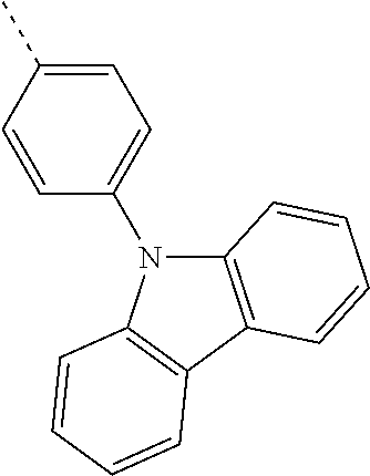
C1=C(C)C=CC(N2C3=C(C4=C2C=CC=C4)C=CC=C3)=C1
